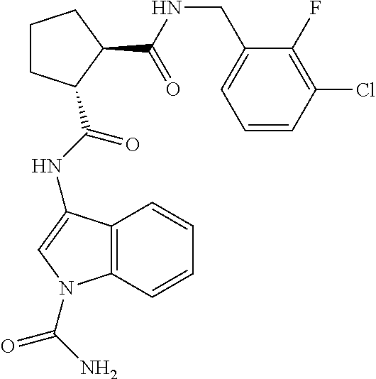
C1CCC(C(NCC2=CC=CC(Cl)=C2F)=O)C1C(NC1=CN(C(N)=O)C2=C1C=CC=C2)=O
